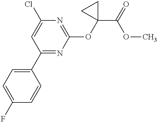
C1=C(F)C=CC(C2=NC(OC3(C(=O)OC)CC3)=NC(Cl)=C2)=C1
